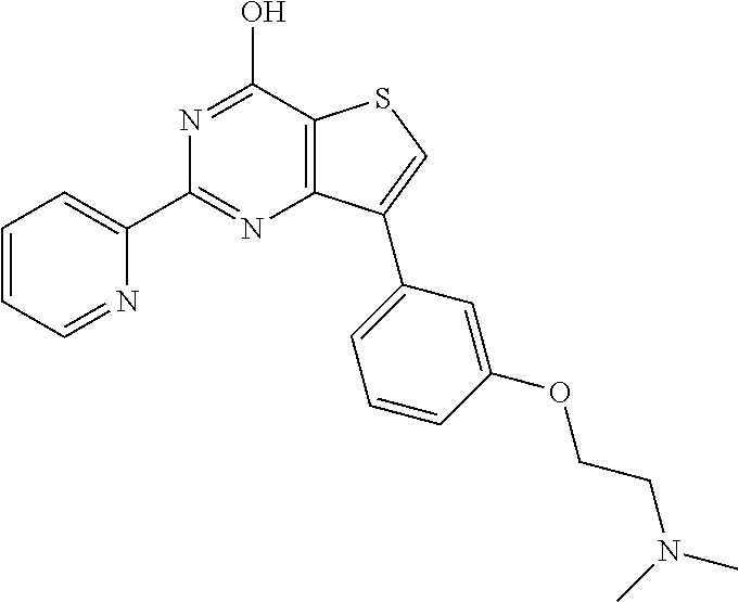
C1(C2=NC3=C(C(O)=N2)SC=C3C2=CC=CC(OCCN(C)C)=C2)=CC=CC=N1
